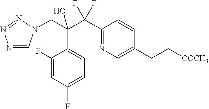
C1(F)=CC(F)=CC=C1C(C(C1=NC=C(CC[COCH3])C=C1)(F)F)(CN1C=NN=N1)O
